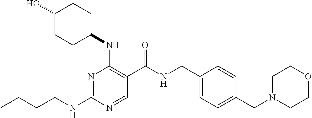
CCCCNC1=NC(NC2CCC(O)CC2)=C(C(NCC2=CC=C(CN3CCOCC3)C=C2)=O)C=N1
